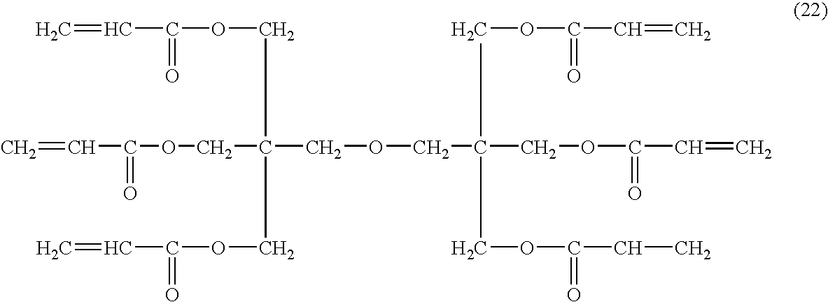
C=CC(OCC(COC(C=C)=O)(COC(C=C)=O)COCC(COC(C=C)=O)(COC(C=C)=O)COC(CC)=O)=O
